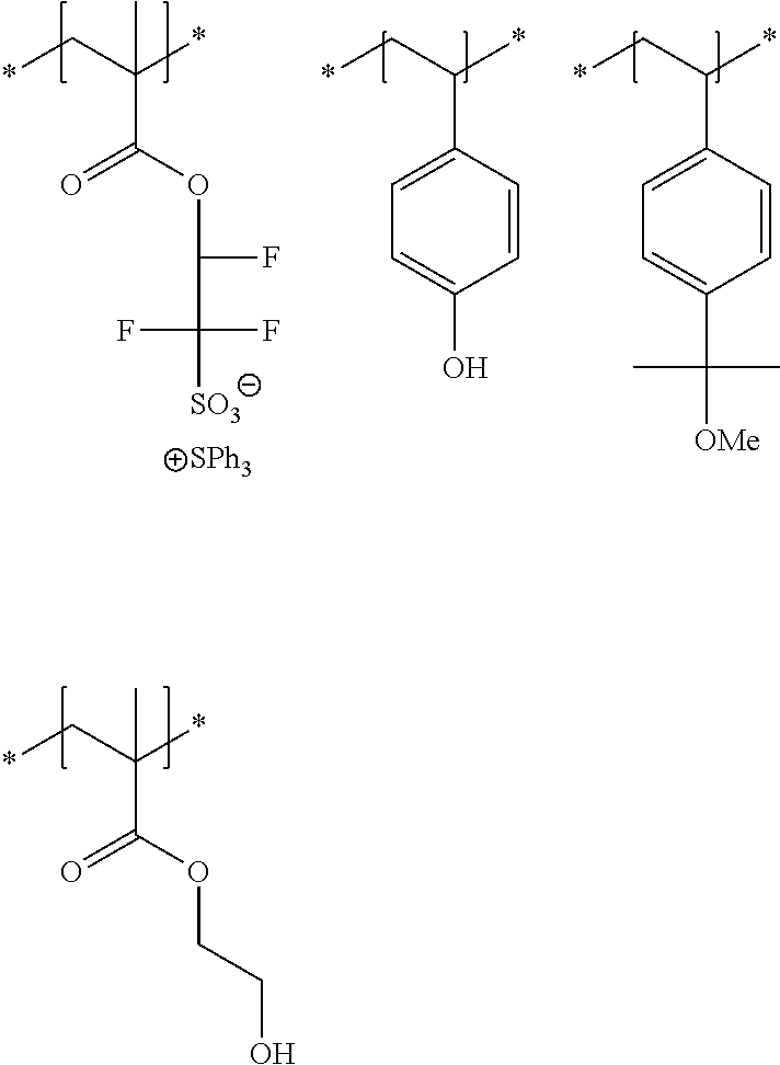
C1=CC(C(C*)*)=CC=C1O.C1=CC(C(C*)*)=CC=C1C(C)(C)[OMe].C(=O)(C(C*)(*)C)OC(F)C(F)(F)[SO3].[SPh3].C(OC(=O)C(C*)(*)C)CO
